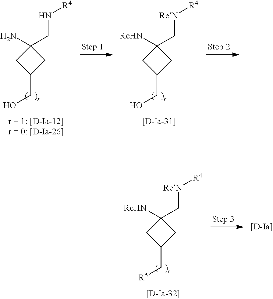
C1(CO)CC(C[ReN][R4])([ReHN])C1.C1(CO)CC(CN[R4])(N)C1.C1(C[R5])CC(C[ReN][R4])([ReHN])C1
